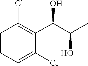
C1=CC(Cl)=C(C(C(C)O)O)C(Cl)=C1
